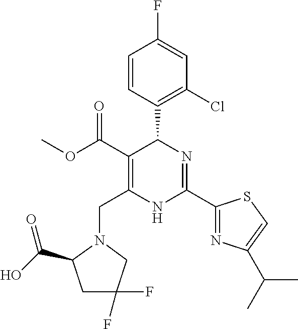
C1=CC(C2C(C(=O)OC)=C(CN3C(C(O)=O)CC(F)(F)C3)NC(C3=NC(C(C)C)=CS3)=N2)=C(Cl)C=C1F
